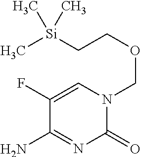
C1(=O)N(COCC[Si](C)(C)C)C=C(F)C(N)=N1
